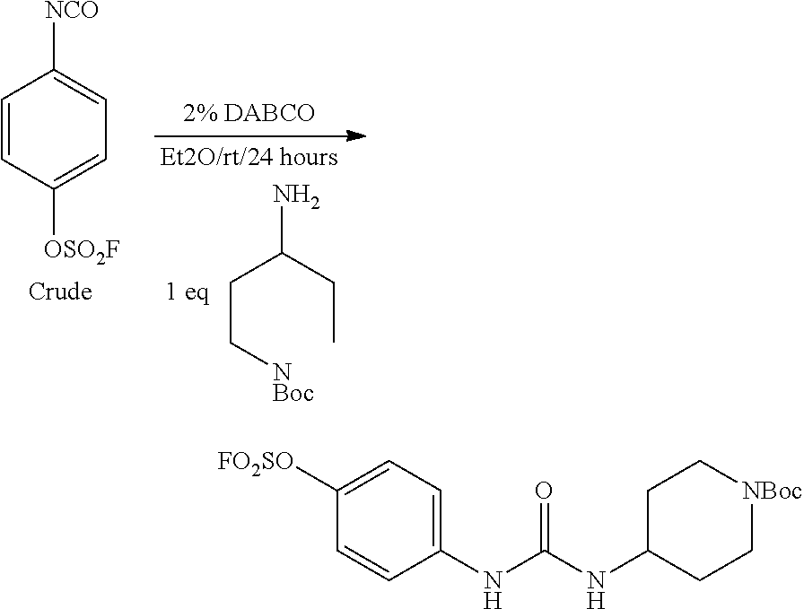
C1=CC([OSO2F])=CC=C1[NCO].C(C[NBoc])C(CC)N.C1=C([FO2SO])C=CC(NC(NC2CC[NBoc]CC2)=O)=C1
